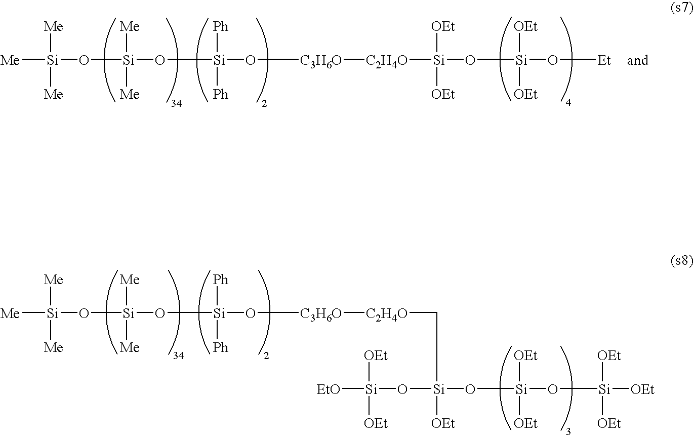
[Me][Si]([Me])([Me])O[Si]([Me])([Me])O[Si]([Ph])([Ph])O[C3H6O][C2H4O]C[Si]([OEt])(O[Si]([OEt])([OEt])O[Si]([OEt])([OEt])[OEt])O[Si]([OEt])([OEt])[EtO].[Me][Si]([Me])([Me])O[Si]([Me])([Me])O[Si]([Ph])([Ph])O[C3H6O][C2H4O][Si]([OEt])([OEt])O[Si]([OEt])([OEt])O[Et]
